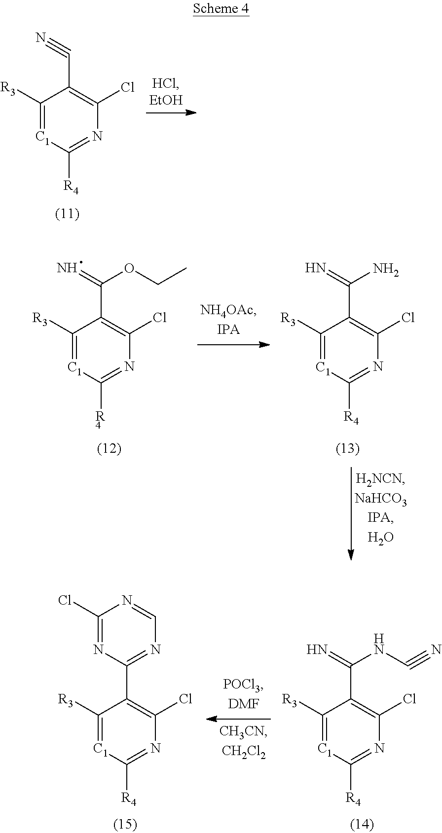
C1([R3])=[C1]C([R4])=NC(Cl)=C1C#N.C1([R3])=[C1]C([R4])=NC(Cl)=C1C(=N)OCC.C1([R3])=[C1]C([R4])=NC(Cl)=C1C(=N)N.C1([R3])=[C1]C([R4])=NC(Cl)=C1C(=N)NC#N.C1([R3])=[C1]C([R4])=NC(Cl)=C1C1=NC=NC(Cl)=N1
